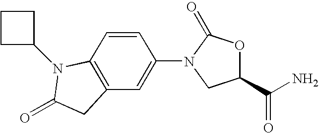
C12=C(C=CC(N3CC(C(N)=O)OC3=O)=C1)N(C1CCC1)C(=O)C2
